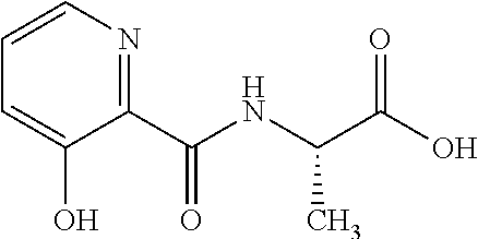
C1=CN=C(C(=O)NC(C(O)=O)C)C(O)=C1
